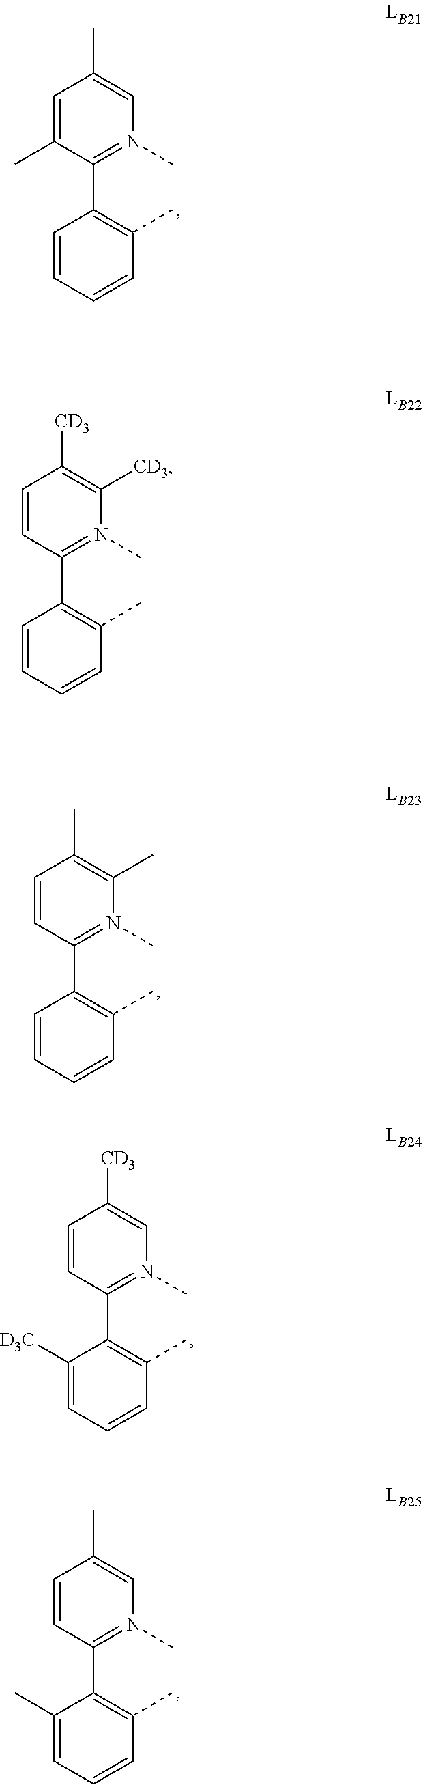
C1=C(C)C(C2=C(C)C=CC=C2)=N(C)C=C1C.C1=CC(C2=C(C)C=CC=C2)=N(C)C([CD3])=C1[CD3].C1=CC(C2=C(C)C=CC=C2)=N(C)C(C)=C1C.C1=CC(C2=C(C)C=CC=C2[D3C])=N(C)C=C1[CD3].C1=CC(C2=C(C)C=CC=C2C)=N(C)C=C1C
